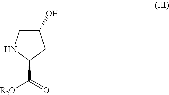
C1(O)CNC(C(=O)[R2O])C1
